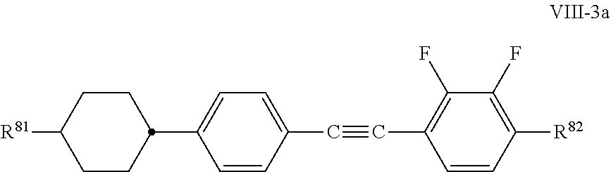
[R81]C1CCC(C2=CC=C(C#CC3=C(F)C(F)=C([R82])C=C3)C=C2)CC1
